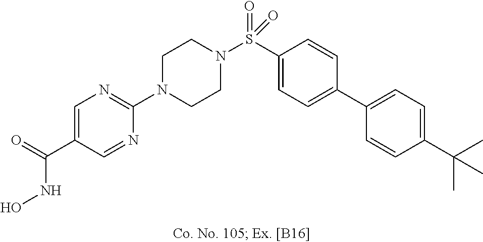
N1(C2=NC=C(C(NO)=O)C=N2)CCN(S(C2=CC=C(C3=CC=C(C(C)(C)C)C=C3)C=C2)(=O)=O)CC1
